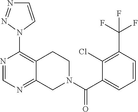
C1(N2C=CN=N2)=C2C(=NC=N1)CN(C(C1=CC=CC(C(F)(F)F)=C1Cl)=O)CC2
